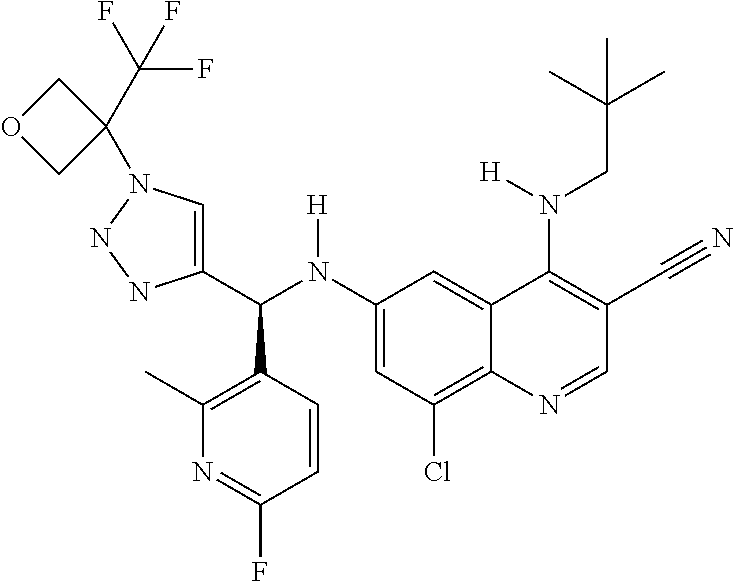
C1(N(C(C2=CN(C3(C(F)(F)F)COC3)NN2)C2=C(C)N=C(F)C=C2)[H])=CC(Cl)=C2C(=C1)C(N(CC(C)(C)C)[H])=C(C#N)C=N2
